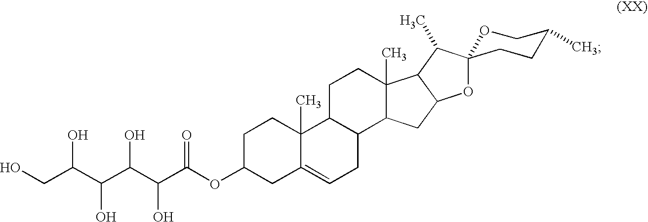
OCC(C(C(C(C(OC1CC2=CCC3C(C2(C)CC1)CCC1(C)C3CC2OC3(OCC(C)CC3)C(C)C12)=O)O)O)O)O
